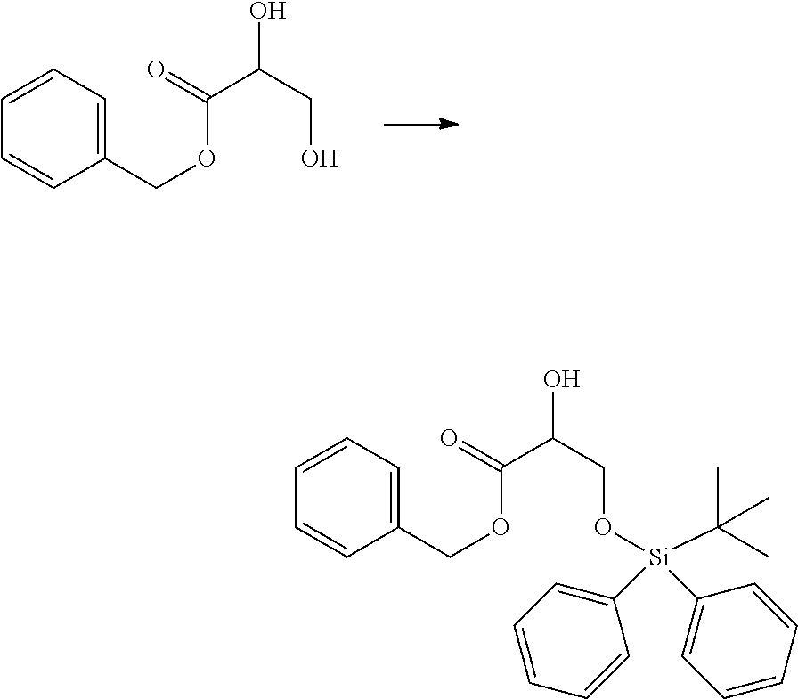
C1(COC(C(CO)O)=O)=CC=CC=C1.C1(COC(C(CO[Si](C(C)(C)C)(C2=CC=CC=C2)C2=CC=CC=C2)O)=O)=CC=CC=C1
